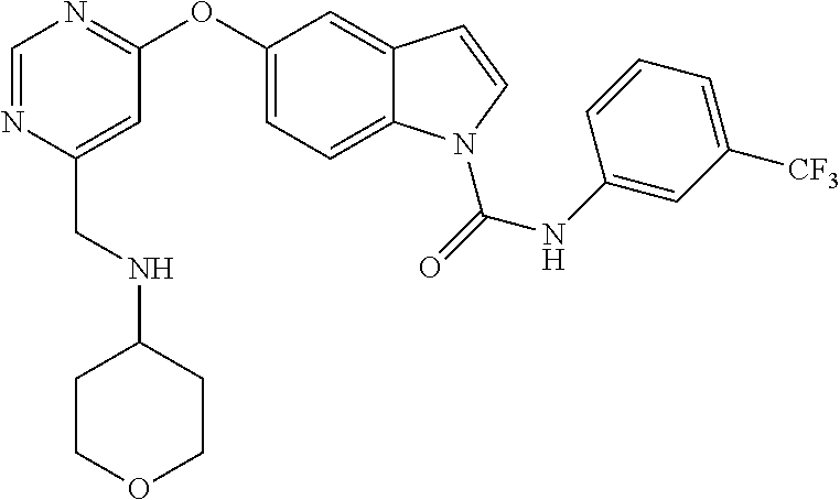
C(C1=CC(OC2=CC=C3C(=C2)C=CN3C(NC2=CC([CF3])=CC=C2)=O)=NC=N1)NC1CCOCC1
